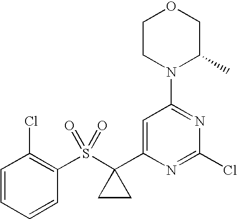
C1(S(C2(C3=CC(N4C(C)COCC4)=NC(Cl)=N3)CC2)(=O)=O)=C(Cl)C=CC=C1
